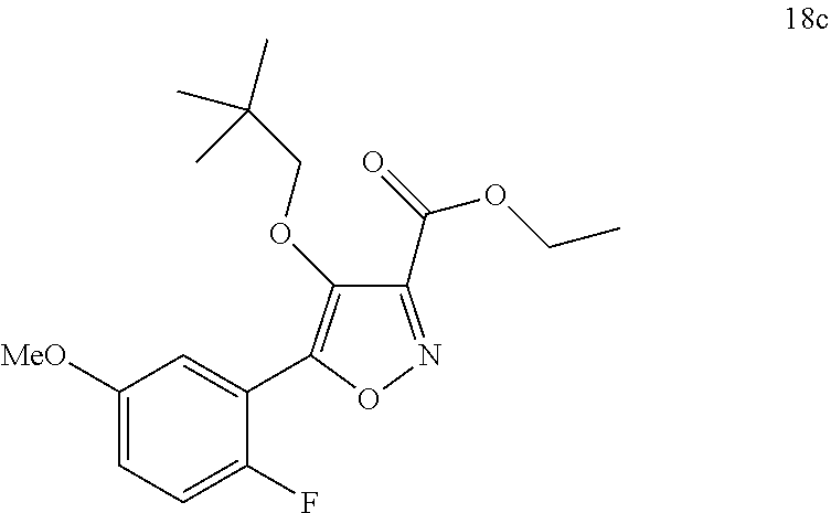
C1([MeO])=CC=C(F)C(C2=C(OCC(C)(C)C)C(C(OCC)=O)=NO2)=C1
